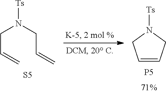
C1=CCN([Ts])C1.[P5].C(C=C)N(CC=C)[Ts].[S5]
